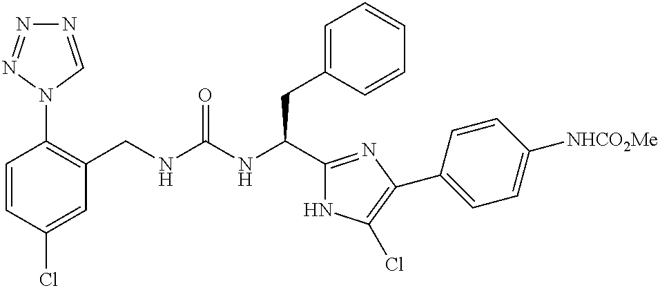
C1=CC(Cl)=CC(CNC(NC(C2=NC(C3=CC=C([NHCO2Me])C=C3)=C(Cl)N2)CC2=CC=CC=C2)=O)=C1N1C=NN=N1
